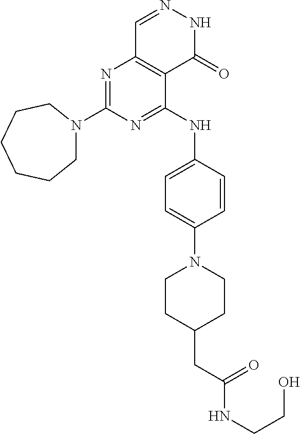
N1=C(N2CCCCCC2)N=C(NC2=CC=C(N3CCC(CC(NCCO)=O)CC3)C=C2)C2=C1C=NNC2=O
